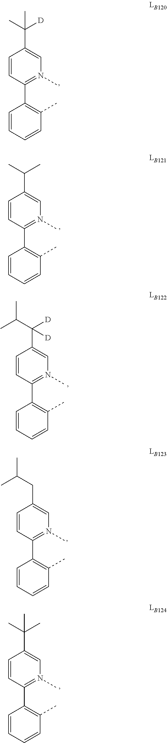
C1=CC(C2=C(C)C=CC=C2)=N(C)C=C1C(C(C)C)([D])[D].C1=CC(C2=C(C)C=CC=C2)=N(C)C=C1CC(C)C.C1=CC(C2=C(C)C=CC=C2)=N(C)C=C1C(C)(C)C.C1=CC(C2=C(C)C=CC=C2)=N(C)C=C1C(C)C.C1=CC(C2=C(C)C=CC=C2)=N(C)C=C1C(C)([D])C
